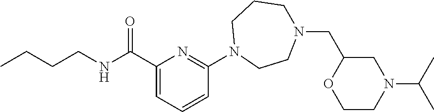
C1(C(NCCCC)=O)=CC=CC(N2CCN(CC3OCCN(C(C)C)C3)CCC2)=N1
